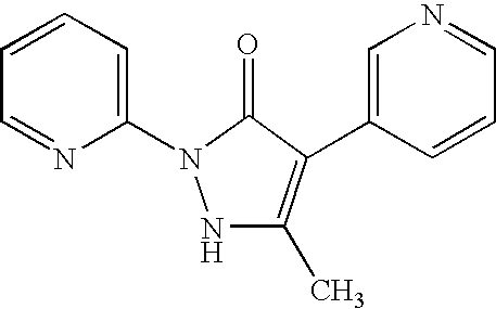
C1(N2C(=O)C(C3=CN=CC=C3)=C(C)N2)=CC=CC=N1
